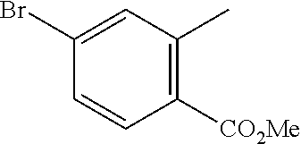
C1(Br)=CC(C)=C([CO2Me])C=C1
